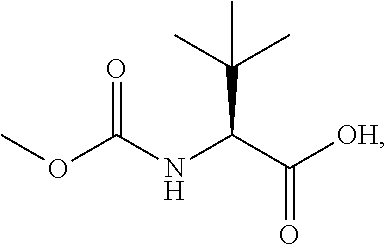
COC(NC(C([OH])=O)C(C)(C)C)=O
